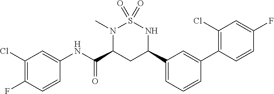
C1(Cl)=C(F)C=CC(NC(C2CC(C3=CC=CC(C4=C(Cl)C=C(F)C=C4)=C3)NS(=O)(=O)N2C)=O)=C1
